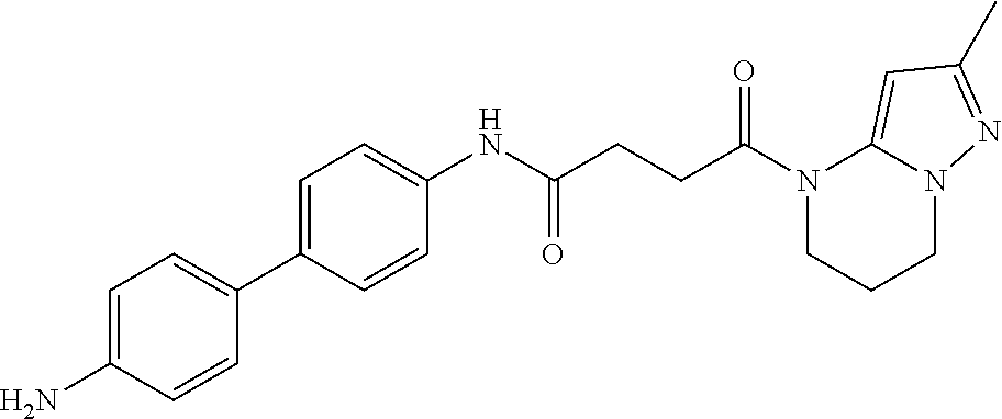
N1(C(=O)CCC(=O)NC2=CC=C(C3=CC=C(N)C=C3)C=C2)CCCN2C1=CC(C)=N2
